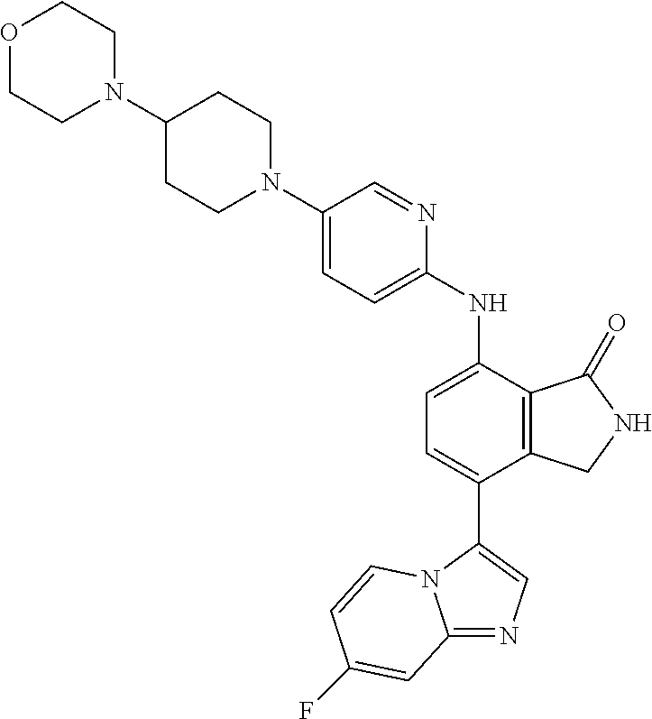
C1(N2CCC(N3CCOCC3)CC2)=CC=C(NC2=CC=C(C3=CN=C4N3C=CC(F)=C4)C3=C2C(=O)NC3)N=C1
